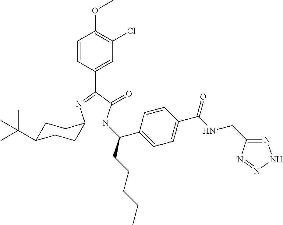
C1(C2=NC3(N(C(CCCCC)C4=CC=C(C(NCC5=NNN=N5)=O)C=C4)C2=O)CCC(C(C)(C)C)CC3)=CC(Cl)=C(OC)C=C1
